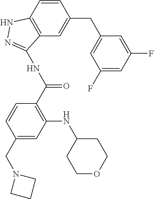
N1(CC2=CC(NC3CCOCC3)=C(C(NC3=NNC4=C3C=C(CC3=CC(F)=CC(F)=C3)C=C4)=O)C=C2)CCC1
